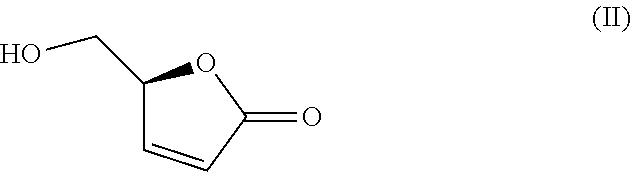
C1(CO)C=CC(=O)O1
